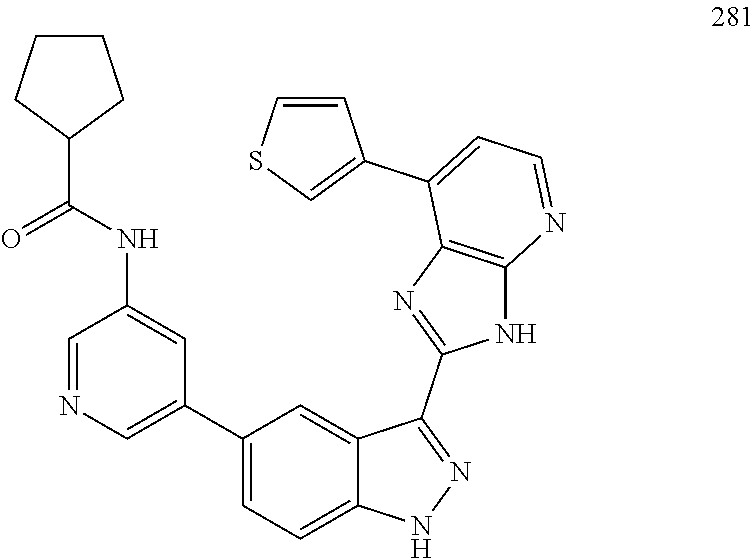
C1(NC(C2CCCC2)=O)=CC(C2=CC=C3C(=C2)C(C2=NC4=C(N2)N=CC=C4C2=CSC=C2)=NN3)=CN=C1
